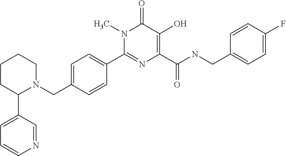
C1(C2=NC(C(NCC3=CC=C(F)C=C3)=O)=C(O)C(=O)N2C)=CC=C(CN2CCCCC2C2=CC=CN=C2)C=C1
